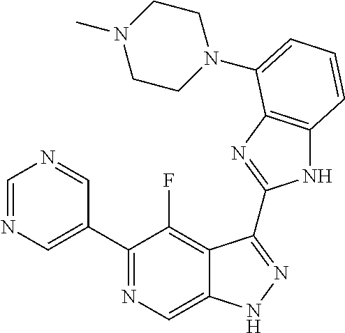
C1=NC=C(C2=NC=C3C(=C2F)C(C2=NC4=C(N2)C=CC=C4N2CCN(C)CC2)=NN3)C=N1
